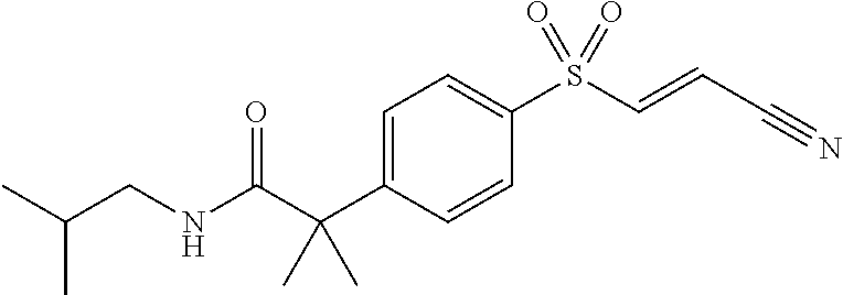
C1=C(C(C(NCC(C)C)=O)(C)C)C=CC(S(C=CC#N)(=O)=O)=C1
